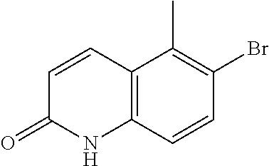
C1=CC(=O)NC2=C1C(C)=C(Br)C=C2
